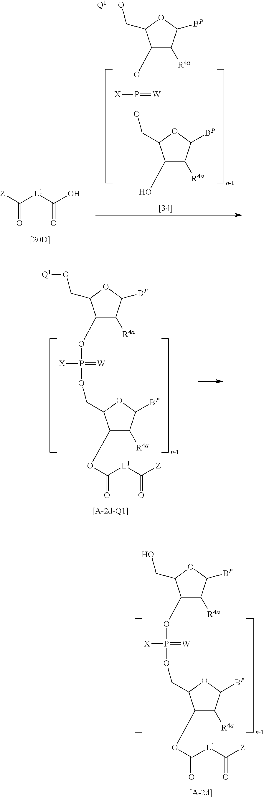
C1(OP([X])(=[W])OCC2C(O)C([R4a])C([BP])O2)C([R4a])C([BP])OC1CO[Q1].[Z]C(=O)[L1]C(=O)O.C1(OP([X])(=[W])OCC2C(OC(=O)[L1]C(=O)[Z])C([R4a])C([BP])O2)C([R4a])C([BP])OC1CO[Q1].C1(OP([X])(=[W])OCC2C(OC(=O)[L1]C(=O)[Z])C([R4a])C([BP])O2)C([R4a])C([BP])OC1CO
